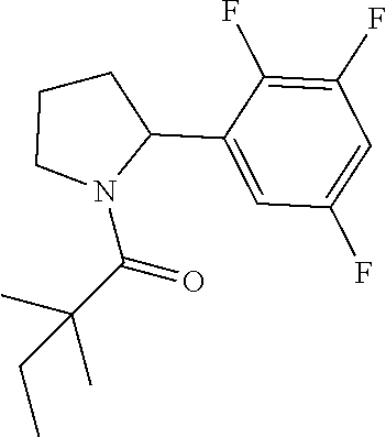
C1CN(C(C(C)(C)CC)=O)C(C2=CC(F)=CC(F)=C2F)C1
